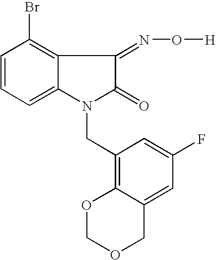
C1=CC=C2C(=C1Br)C(=NO[H])C(=O)N2CC1=C2C(=CC(F)=C1)COCO2
